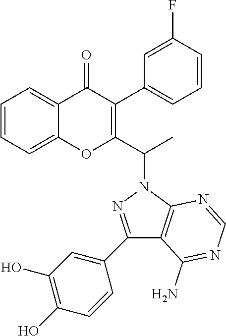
C1=CC=C2C(=C1)OC(C(N1N=C(C3=CC(O)=C(O)C=C3)C3=C1N=CN=C3N)C)=C(C1=CC=CC(F)=C1)C2=O
